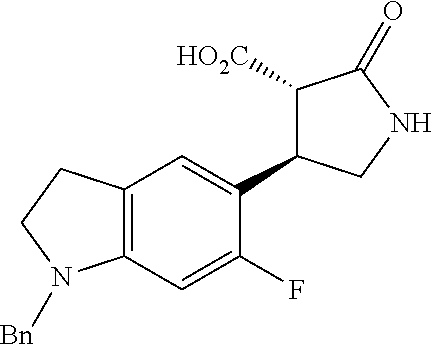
C12=C(C=C(F)C(C3C([HO2C])C(=O)NC3)=C1)N([Bn])CC2
